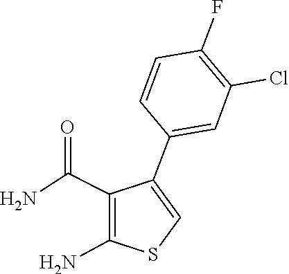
C1=CC(F)=C(Cl)C=C1C1=CSC(N)=C1C(N)=O
